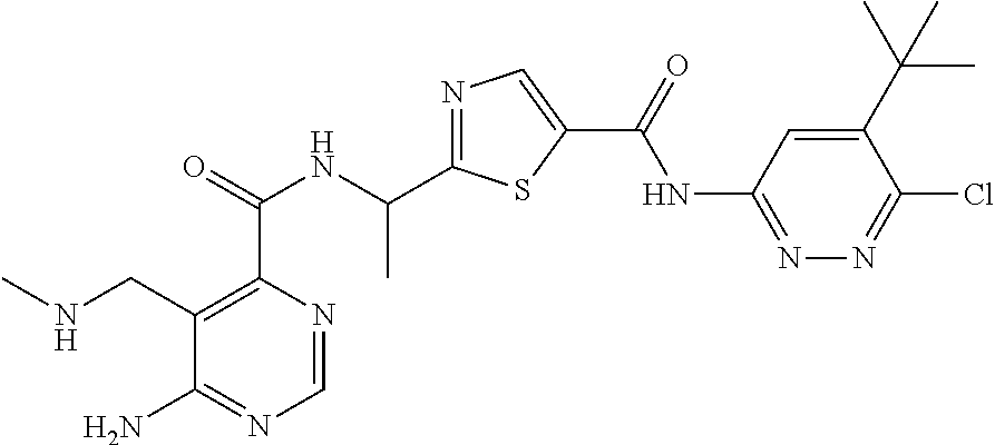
C1=NC(C(=O)NC(C2=NC=C(C(=O)NC3=NN=C(Cl)C(C(C)(C)C)=C3)S2)C)=C(CNC)C(N)=N1
